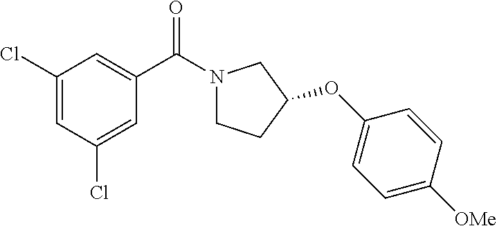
C1(Cl)=CC(Cl)=CC(C(N2CCC(OC3=CC=C([OMe])C=C3)C2)=O)=C1
